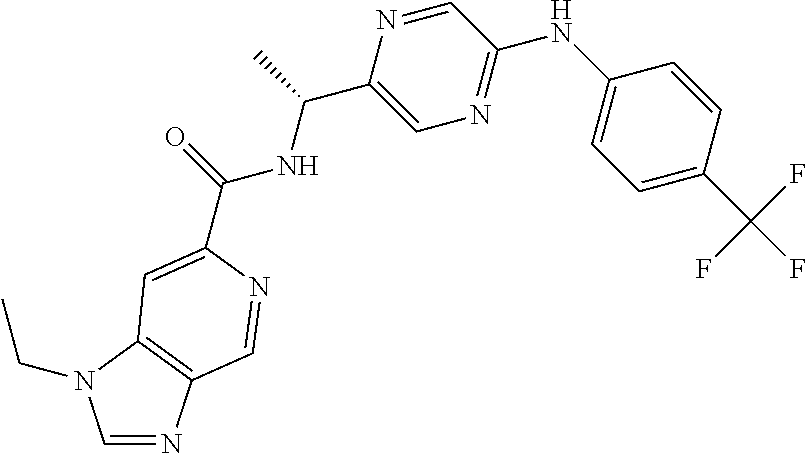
N(C(=O)C1=CC2=C(N=CN2CC)C=N1)C(C1=CN=C(NC2=CC=C(C(F)(F)F)C=C2)C=N1)C
